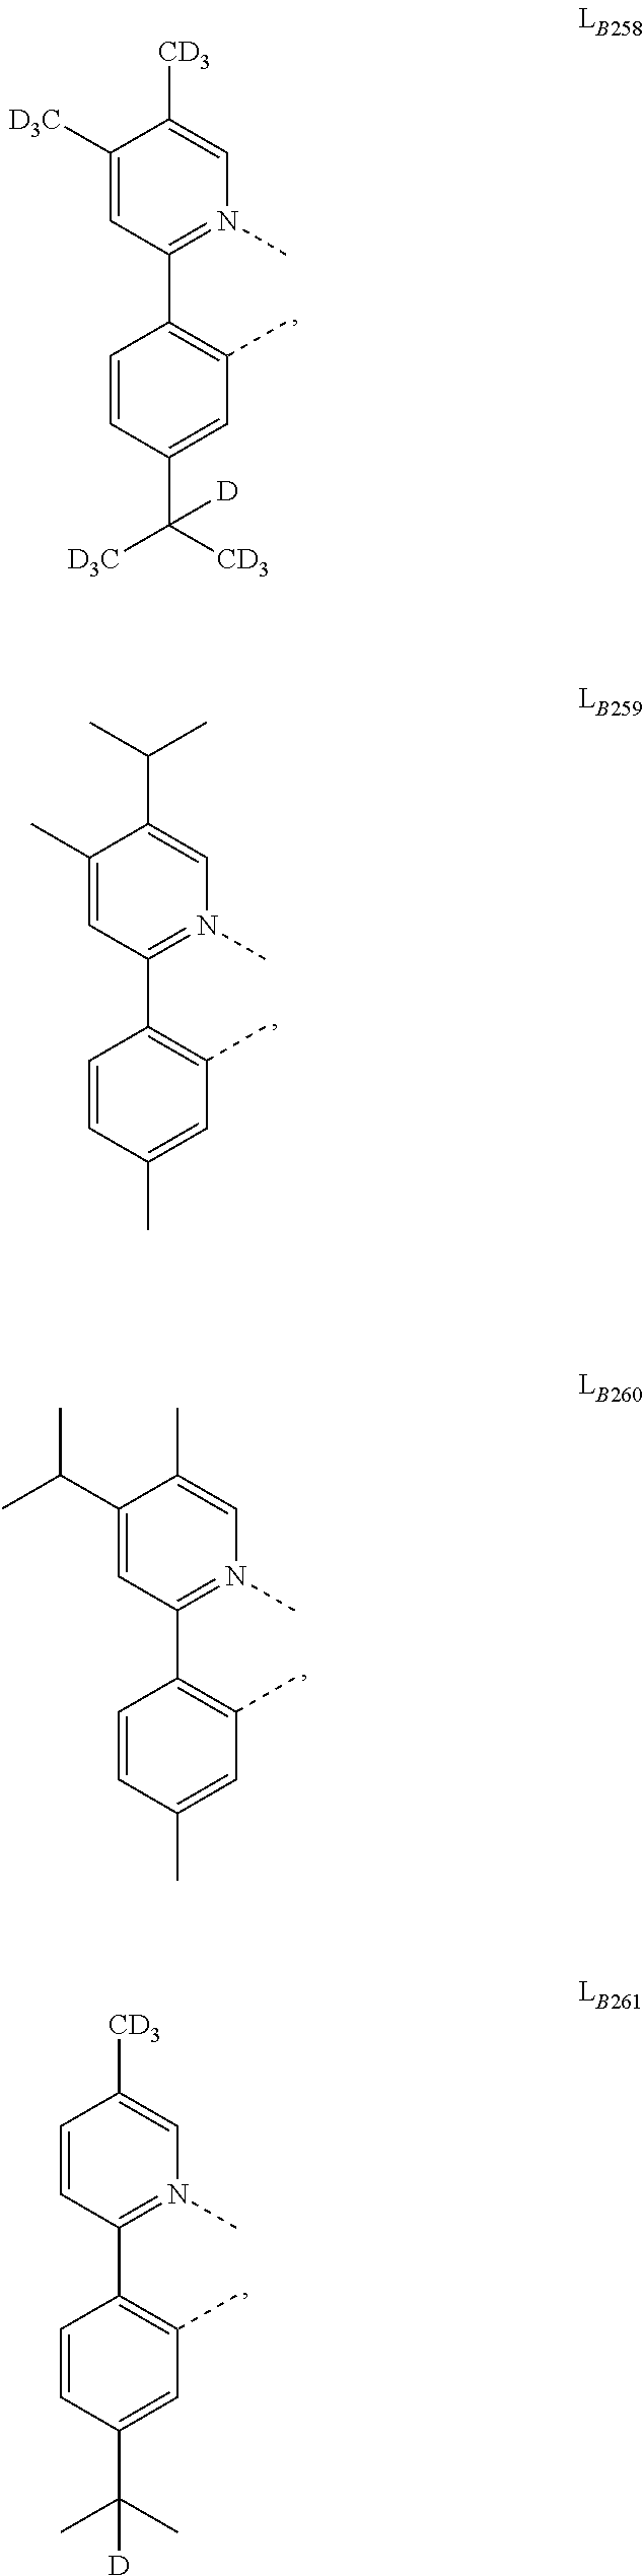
C1=CC(C2=C(C)C=C(C(C)(C)[D])C=C2)=N(C)C=C1[CD3].C1(C)=CC(C2=C(C)C=C(C)C=C2)=N(C)C=C1C(C)C.C1([D3C])=CC(C2=C(C)C=C(C([CD3])([D3C])[D])C=C2)=N(C)C=C1[CD3].C1(C(C)C)=CC(C2=C(C)C=C(C)C=C2)=N(C)C=C1C
